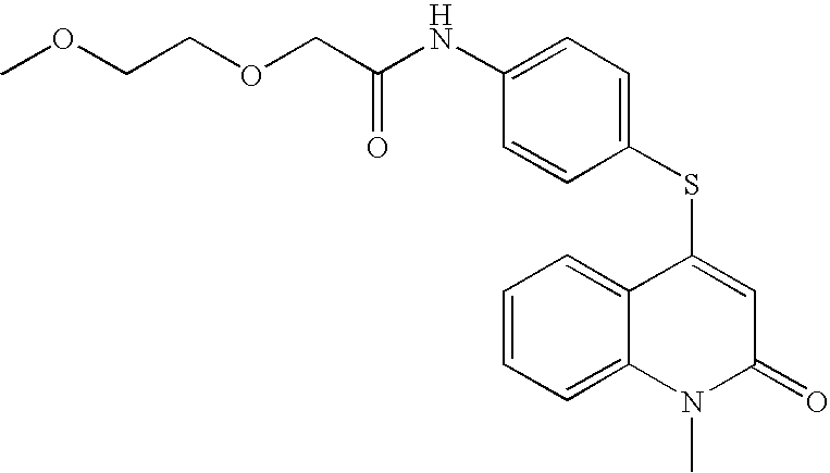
C1(SC2=CC(=O)N(C)C3=CC=CC=C23)=CC=C(NC(COCCOC)=O)C=C1
